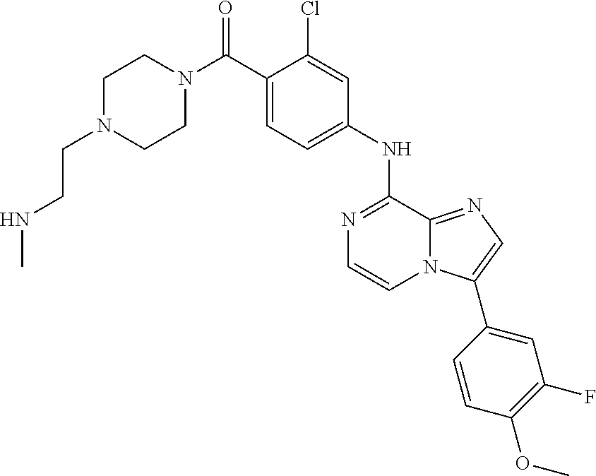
C1N(CCNC)CCN(C(C2=CC=C(NC3=NC=CN4C3=NC=C4C3=CC(F)=C(OC)C=C3)C=C2Cl)=O)C1
